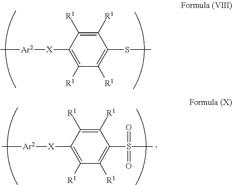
C1([R1])=C([R1])C([X][Ar2]C)=C([R1])C([R1])=C1SC.C1([R1])=C([R1])C([X][Ar2]C)=C([R1])C([R1])=C1S(C)(=O)=O
